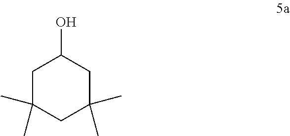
C1C(C)(C)CC(C)(C)CC1O
